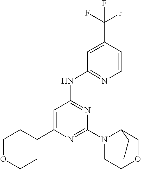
N1=C(N2C3COCC2CC3)N=C(NC2=NC=CC(C(F)(F)F)=C2)C=C1C1CCOCC1
